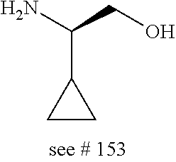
NC(CO)C1CC1
